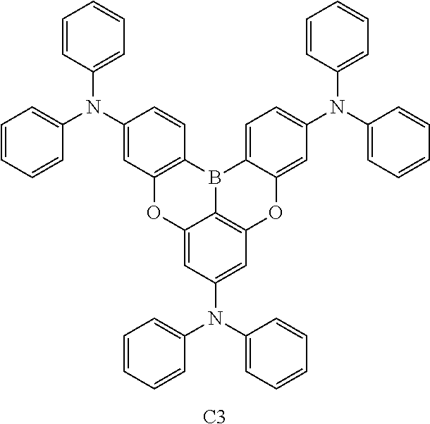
C1=C2C3=C(C=C1N(C1=CC=CC=C1)C1=CC=CC=C1)OC1=CC(N(C4=CC=CC=C4)C4=CC=CC=C4)=CC=C1B3C1=C(O2)C=C(N(C2=CC=CC=C2)C2=CC=CC=C2)C=C1.[C3]
